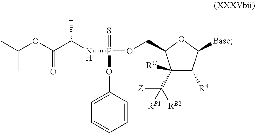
CC(OC(C(NP(OCC1C(C([RB2])([Z])[RB1])([RC])C([RA])C([Base])O1)(=S)OC1=CC=CC=C1)C)=O)C
